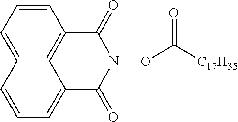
C1=CC2=C3C(=C1)C=CC=C3C(=O)N(OC([C17H35])=O)C2=O
